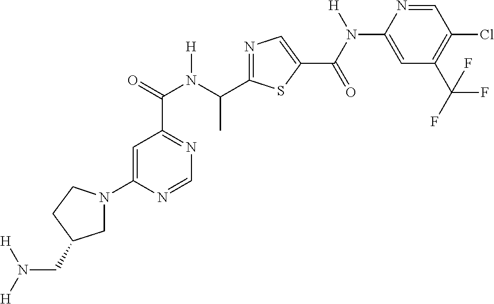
C1=C(N2CC(CN([H])[H])CC2)N=CN=C1C(N(C(C1=NC=C(C(=O)N(C2=CC(C(F)(F)F)=C(Cl)C=N2)[H])S1)C)[H])=O
